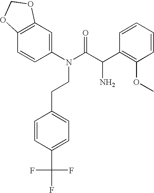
C1(N(C(C(C2=C(OC)C=CC=C2)N)=O)CCC2=CC=C(C(F)(F)F)C=C2)=CC2=C(C=C1)OCO2
